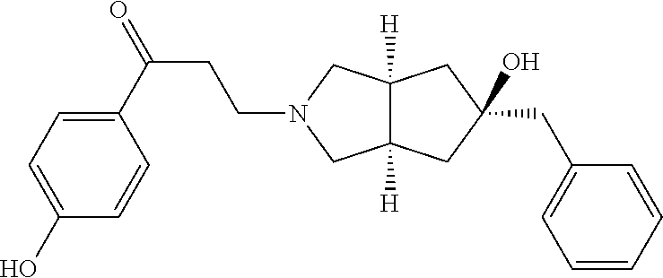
C12([H])C([H])(CN(CCC(=O)C3=CC=C(O)C=C3)C1)CC(CC1=CC=CC=C1)(O)C2
